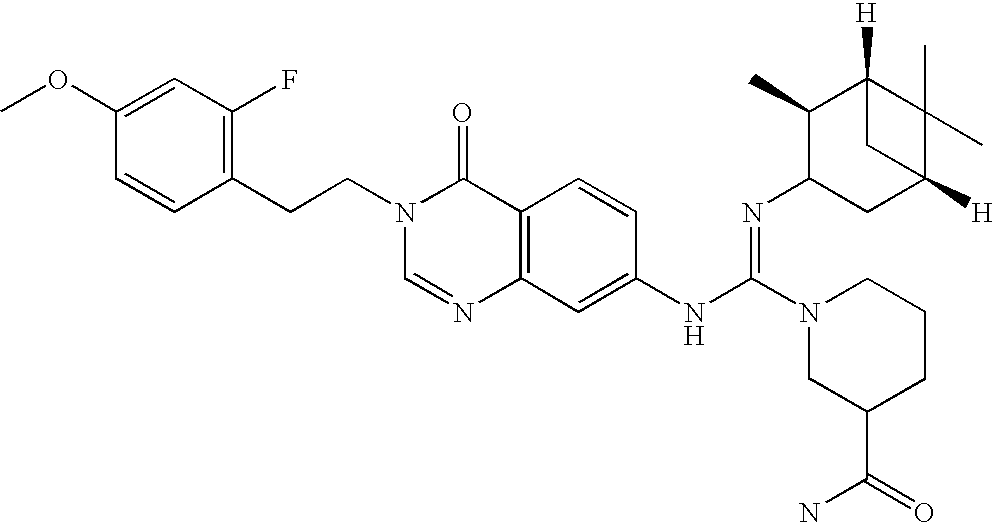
C1(CCN2C=NC3=C(C2=O)C=CC(NC(N2CC(C(=O)N)CCC2)=NC2CC4([H])C(C)(C)C([H])(C2C)C4)=C3)=C(F)C=C(OC)C=C1
